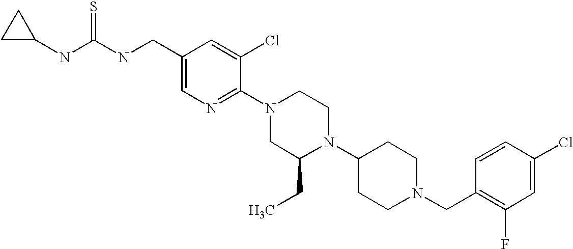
C1(Cl)=CC(F)=C(CN2CCC(N3C(CC)CN(C4=NC=C(CNC(NC5CC5)=S)C=C4Cl)CC3)CC2)C=C1
